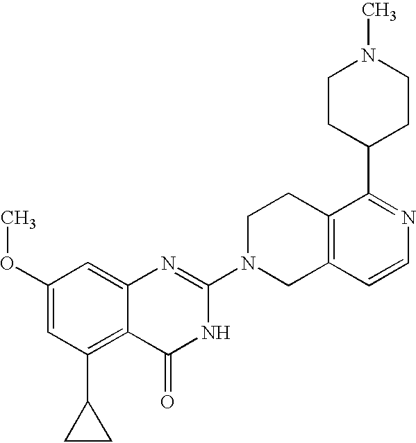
C1(OC)=CC(C2CC2)=C2C(=C1)N=C(N1CC3=C(CC1)C(C1CCN(C)CC1)=NC=C3)NC2=O
